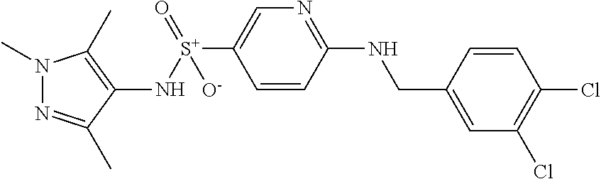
N1(C)N=C(C)C(N[S+](=O)([O-])C2=CN=C(NCC3=CC(Cl)=C(Cl)C=C3)C=C2)=C1C
